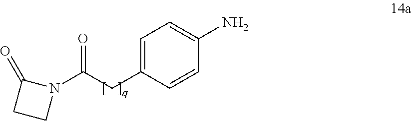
C1=C(CC(=O)N2C(=O)CC2)C=CC(N)=C1
